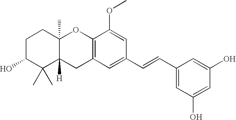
C1C(O)C(C)(C)C2([H])C(C)(C1)OC1=C(C2)C=C(C=CC2=CC(O)=CC(O)=C2)C=C1OC
